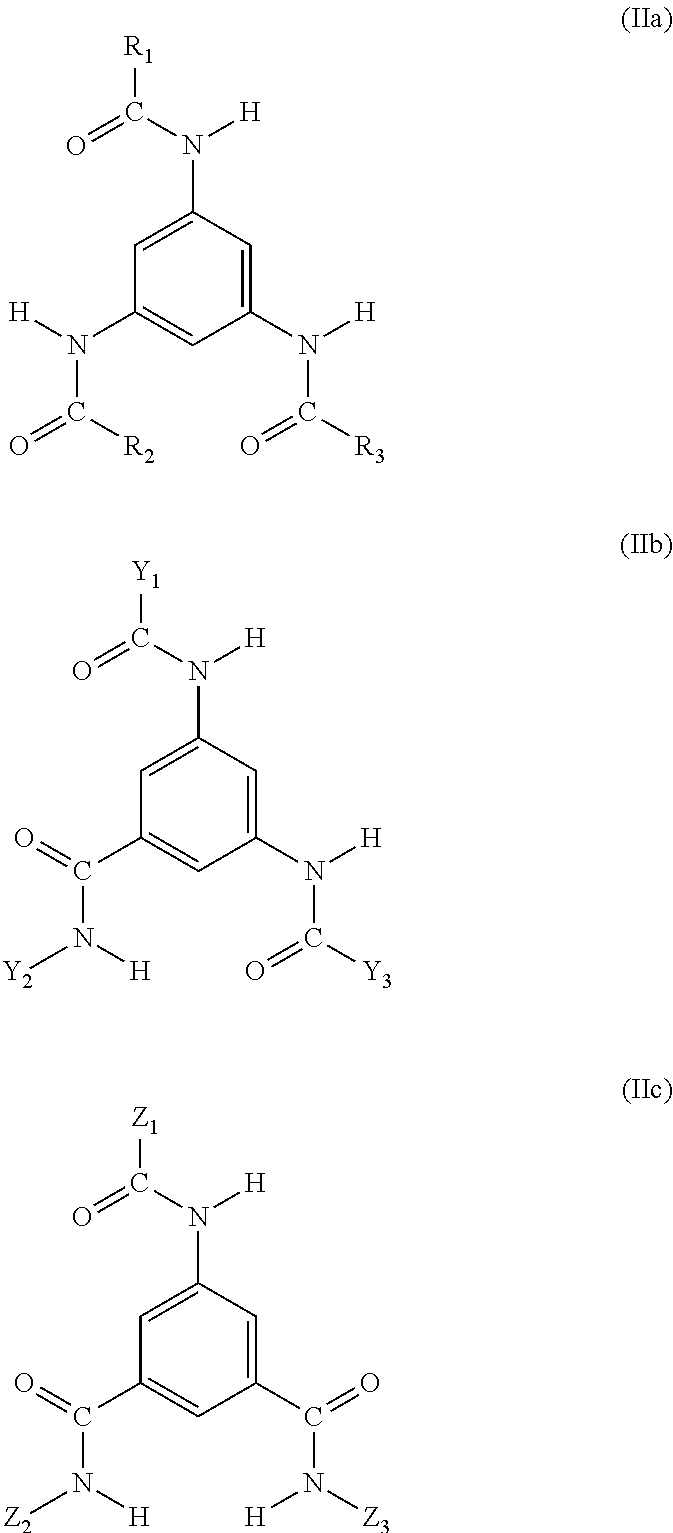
C1=C(N(C(=O)[R1])[H])C=C(N(C(=O)[R3])[H])C=C1N(C([R2])=O)[H].C1=C(N(C(=O)[Y1])[H])C=C(N(C(=O)[Y3])[H])C=C1C(N([H])[Y2])=O.C1=C(N(C(=O)[Z1])[H])C=C(C(N([H])[Z3])=O)C=C1C(N([H])[Z2])=O
